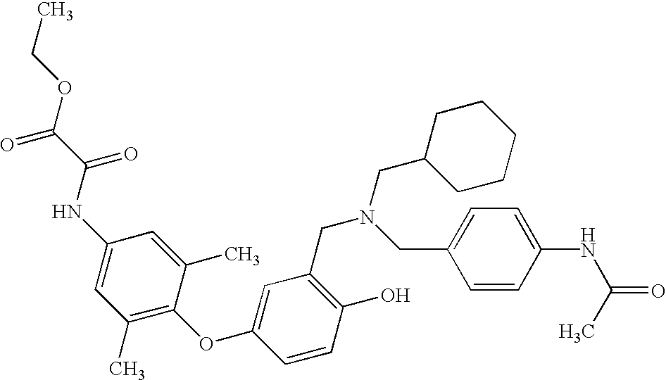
C1(O)=C(CN(CC2=CC=C(NC(C)=O)C=C2)CC2CCCCC2)C=C(OC2=C(C)C=C(NC(C(OCC)=O)=O)C=C2C)C=C1
